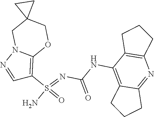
C(NC1=C2C(=NC3=C1CCC3)CCC2)(N=S(N)(=O)C1=C2N(N=C1)CC1(CO2)CC1)=O
